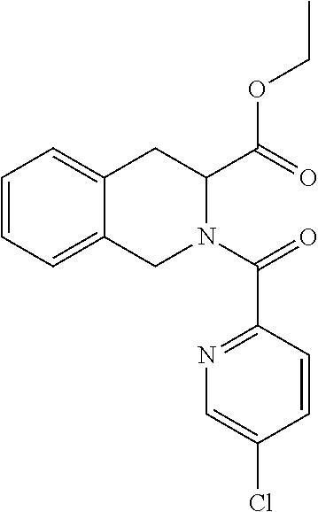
C1=CC=C2C(=C1)CC(C(OCC)=O)N(C(=O)C1=NC=C(Cl)C=C1)C2
